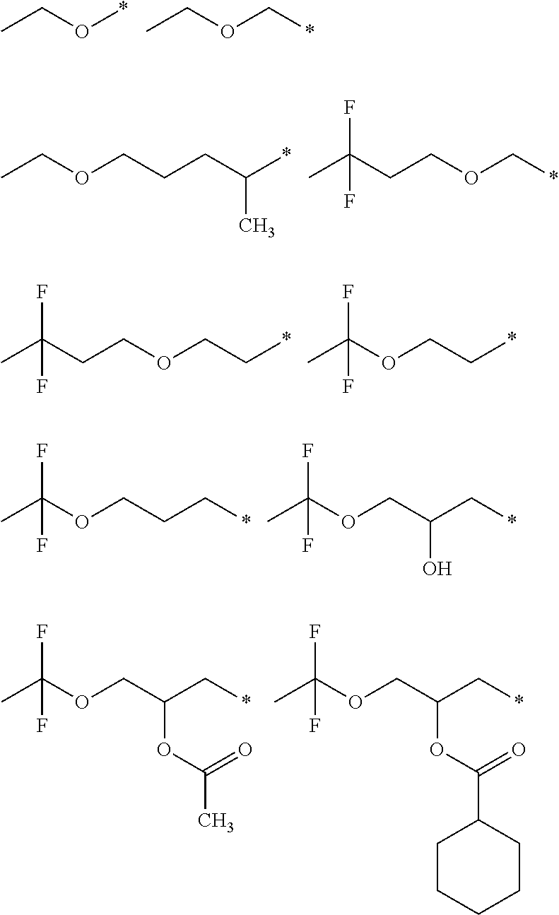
CCO*.CCOC*.CCOCCCC(*)C.CC(CCOC*)(F)F.CC(CCOCC*)(F)F.CC(OCC*)(F)F.CC(OCCC*)(F)F.CC(OCC(C*)O)(F)F.CC(OCC(C*)OC(C)=O)(F)F.CC(OCC(C*)OC(C1CCCCC1)=O)(F)F
